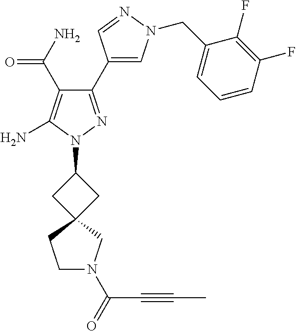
C1(C(=O)N)=C(N)N(C2CC3(C2)CCN(C(C#CC)=O)C3)N=C1C1=CN(CC2=CC=CC(F)=C2F)N=C1
